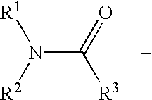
N(C(=O)[R3])([R1])[R2]
